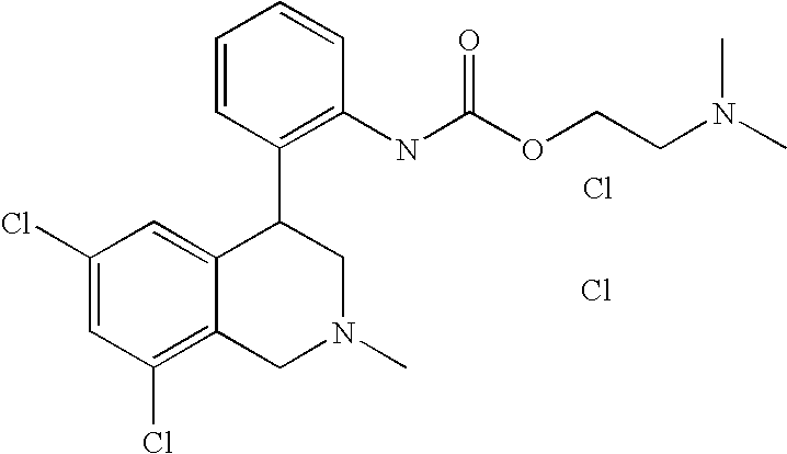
C1(Cl)=CC(Cl)=C2C(=C1)C(C1=C(NC(OCCN(C)C)=O)C=CC=C1)CN(C)C2.Cl.Cl
